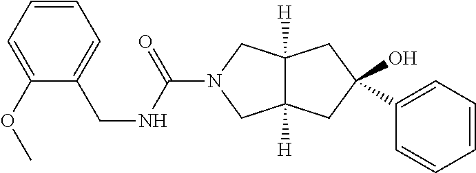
O=C(N1CC2([H])C([H])(C1)CC(O)(C1=CC=CC=C1)C2)NCC1=CC=CC=C1OC
